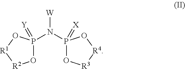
P1(N(P2(=[X])O[R3][R4]O2)[W])(=[Y])O[R2][R1]O1
